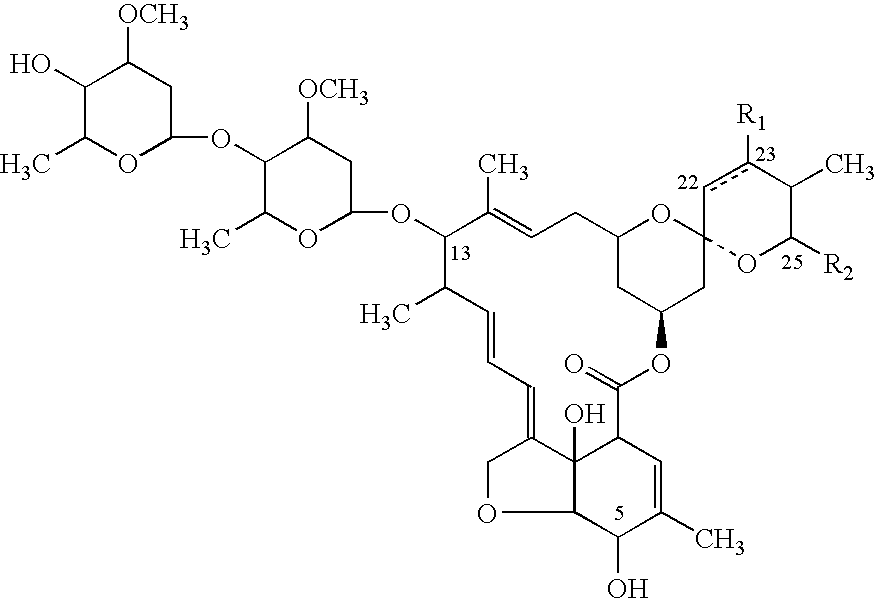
C1(O)C(C)OC(OC2C(C)OC(OC3C(C)C=CC=C4C5(O)C(OC4)C(O)C(C)=CC5C(=O)OC4CC(CC=C3C)OC3(C4)cc([R1])C(C)C([R2])O3)CC2[OCH3])CC1[OCH3]
